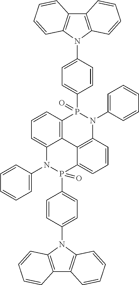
C12=CC=CC3=C1C1=C(N(C4=CC=CC=C4)P3(C3=CC=C(N4C5=C(C6=C4C=CC=C6)C=CC=C5)C=C3)=O)C=CC=C1P(C1=CC=C(N3C4=C(C5=C3C=CC=C5)C=CC=C4)C=C1)(=O)N2C1=CC=CC=C1
